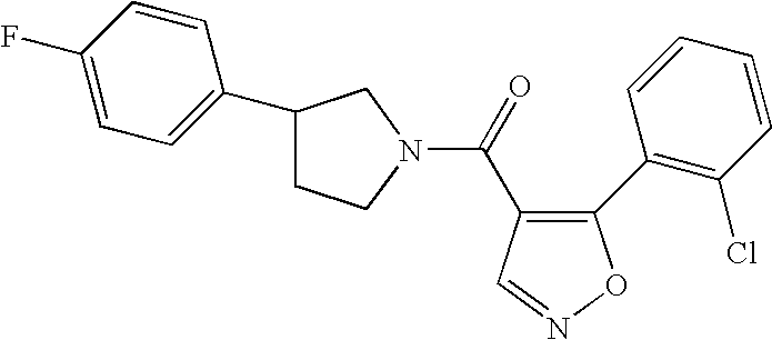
C1(C2=C(Cl)C=CC=C2)=C(C(=O)N2CC(C3=CC=C(F)C=C3)CC2)C=NO1
